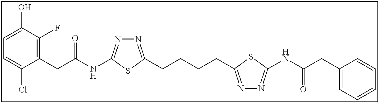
N1=C(CCCCC2=NN=C(NC(CC3=CC=CC=C3)=O)S2)SC(NC(CC2=C(F)C(O)=CC=C2Cl)=O)=N1
